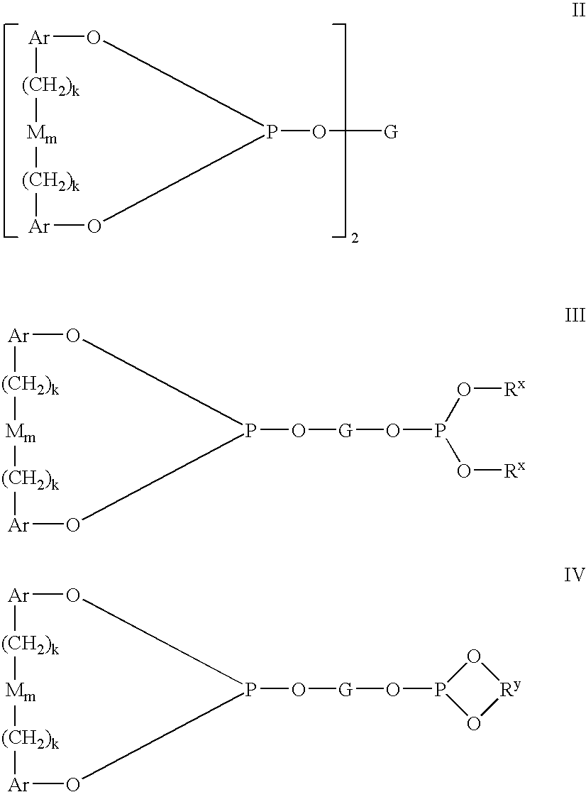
[Ar]1[(CH2)k][Mm][(CH2)k][Ar]OP(O[G])O1.[Ar]1[(CH2)k][Mm][(CH2)k][Ar]OP(O[G]OP(O[Rx])O[Rx])O1.[Ar]1[(CH2)k][Mm][(CH2)k][Ar]OP(O[G]OP2O[Ry]O2)O1
